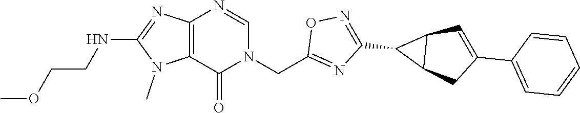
C12=C(N=CN(CC3=NC(C4C5C4C=C(C4=CC=CC=C4)C5)=NO3)C1=O)N=C(NCCOC)N2C
